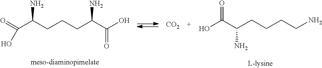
[CO2].NC(CCCC(C(O)=O)N)C(=O)O.O=C(C(CCCCN)N)O
